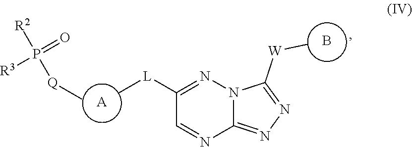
N1=C([W]C)N2C(=N1)N=CC([L]C)=N2.B.[A].[Q](C)P([R3])([R2])=O
